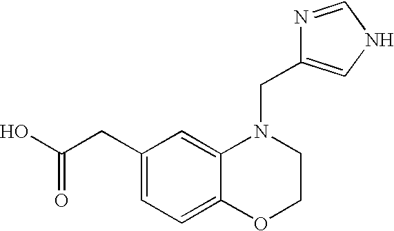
C1(CC(O)=O)=CC=C2C(=C1)N(CC1=CNC=N1)CCO2
